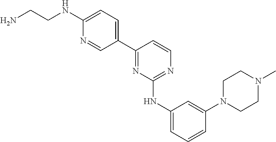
C1=C(NCCN)N=CC(C2=NC(NC3=CC=CC(N4CCN(C)CC4)=C3)=NC=C2)=C1
